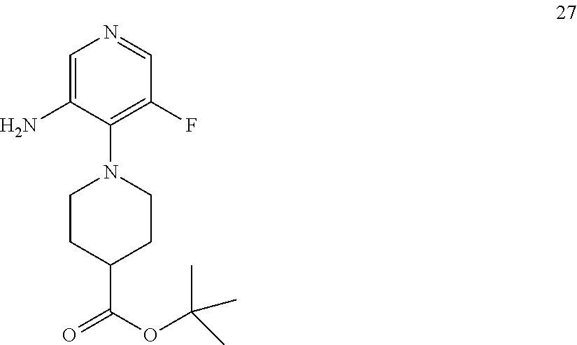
C1=C(N)C(N2CCC(C(OC(C)(C)C)=O)CC2)=C(F)C=N1
